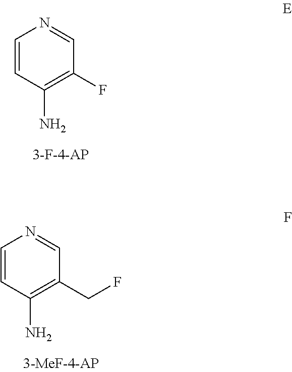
C1=CC(N)=C(F)C=N1.C1=CC(N)=C(CF)C=N1
